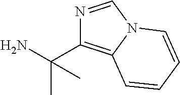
NC(C)(C)C1=C2N(C=N1)C=CC=C2
